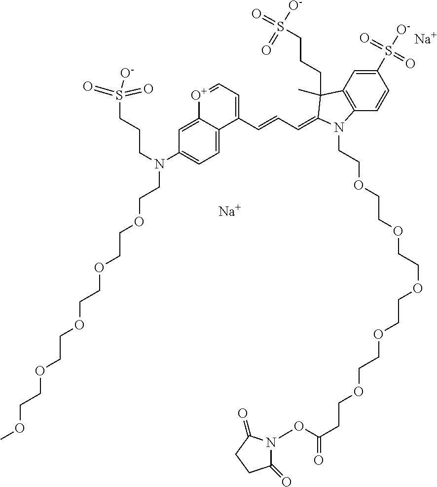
[Na].[Na].C1(S([O-])(=O)=O)=CC2=C(C=C1)N(CCOCCOCCOCCOCCOCCC(ON1C(=O)CCC1=O)=O)C(=CC=CC1=CC=[O+]C3=CC(N(CCOCCOCCOCCOCCOC)CCCS(=O)(=O)[O-])=CC=C13)C2(CCCS(=O)(=O)[O-])C
